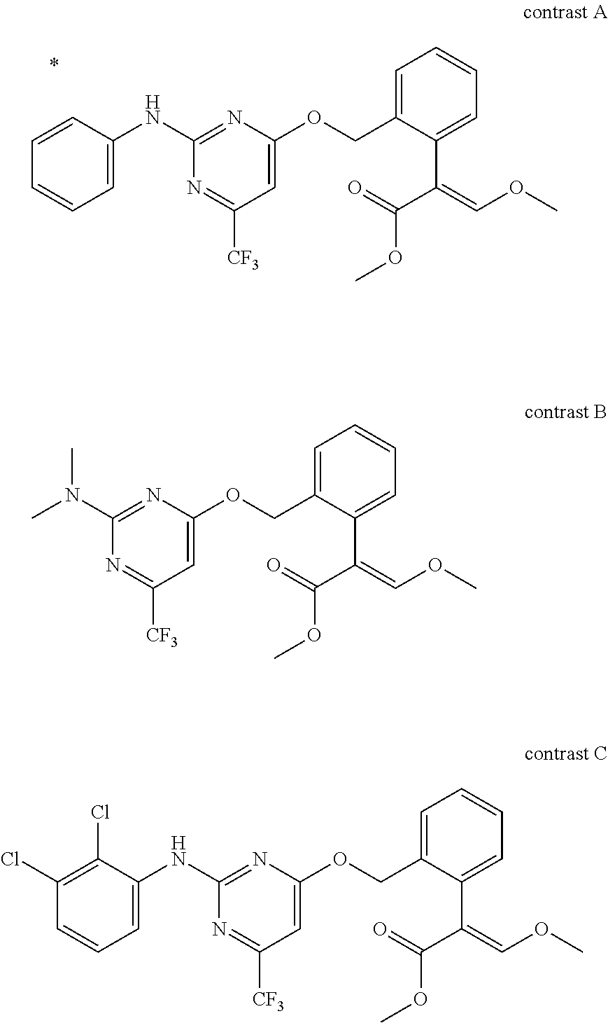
C1=C(NC2=NC(OCC3=CC=CC=C3C(=COC)C(OC)=O)=CC([CF3])=N2)C=CC=C1.CN(C1=NC(OCC2=CC=CC=C2C(=COC)C(OC)=O)=CC([CF3])=N1)C.C1(NC2=NC(OCC3=CC=CC=C3C(=COC)C(OC)=O)=CC([CF3])=N2)=CC=CC(Cl)=C1Cl
